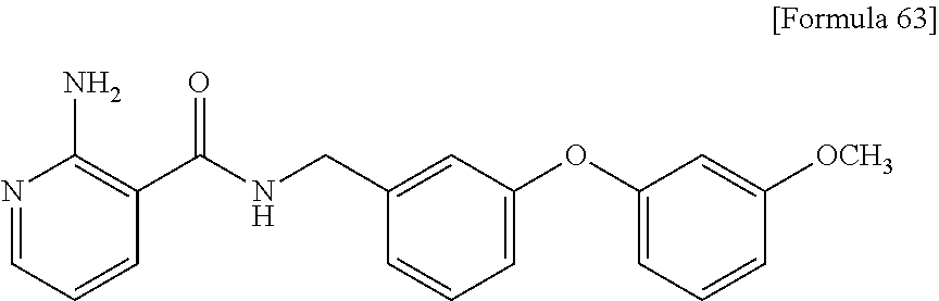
N1=CC=CC(C(NCC2=CC(OC3=CC=CC([OCH3])=C3)=CC=C2)=O)=C1N
